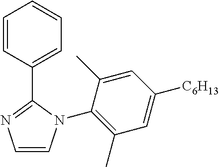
C1=CC(C2=NC=CN2C2=C(C)C=C([C6H13])C=C2C)=CC=C1
